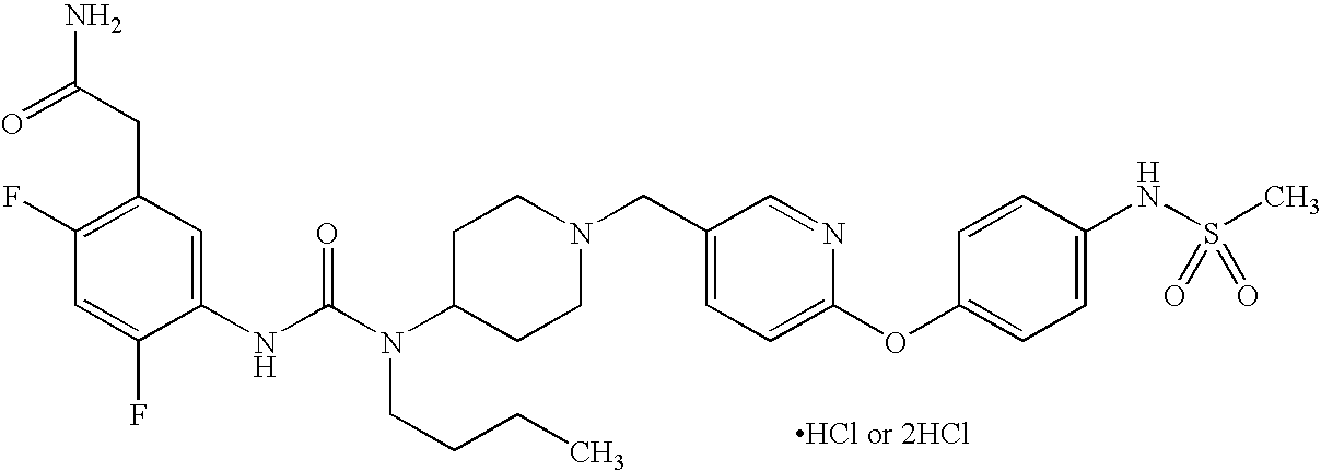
C1(F)=C(CC(N)=O)C=C(NC(N(C2CCN(CC3=CC=C(OC4=CC=C(NS(C)(=O)=O)C=C4)N=C3)CC2)CCCC)=O)C(F)=C1
